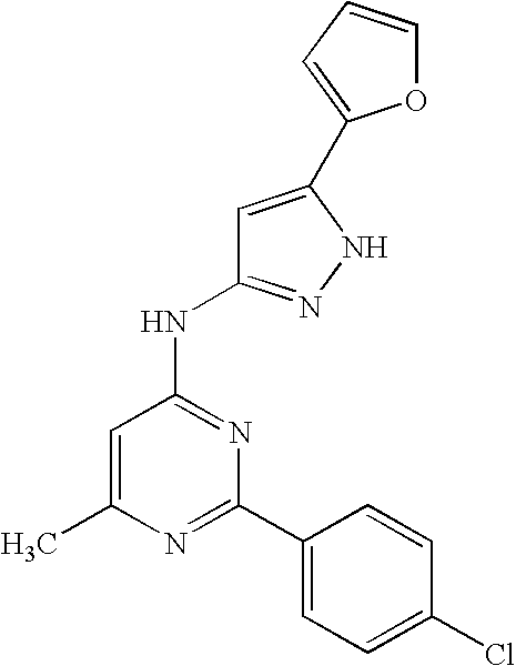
N1=C(C2=CC=C(Cl)C=C2)N=C(NC2=NNC(C3=CC=CO3)=C2)C=C1C
